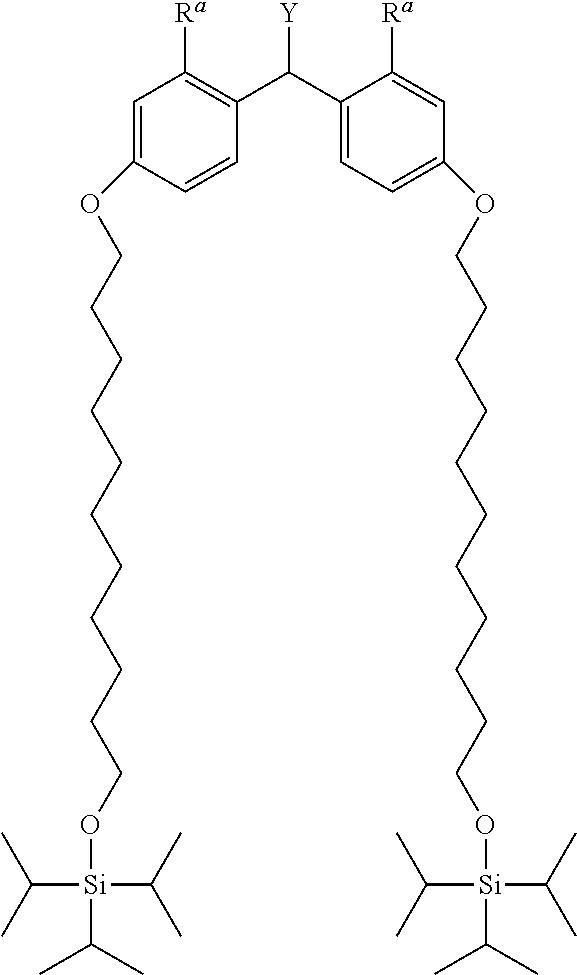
O(C1=CC([Ra])=C(C(C2=CC=C(OCCCCCCCCCCCO[Si](C(C)C)(C(C)C)C(C)C)C=C2[Ra])[Y])C=C1)CCCCCCCCCCCO[Si](C(C)C)(C(C)C)C(C)C
